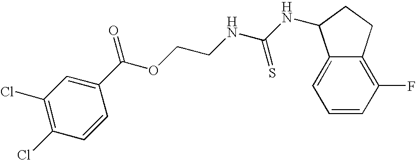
C1=C(C(OCCNC(NC2C3=CC=CC(F)=C3CC2)=S)=O)C=CC(Cl)=C1Cl
